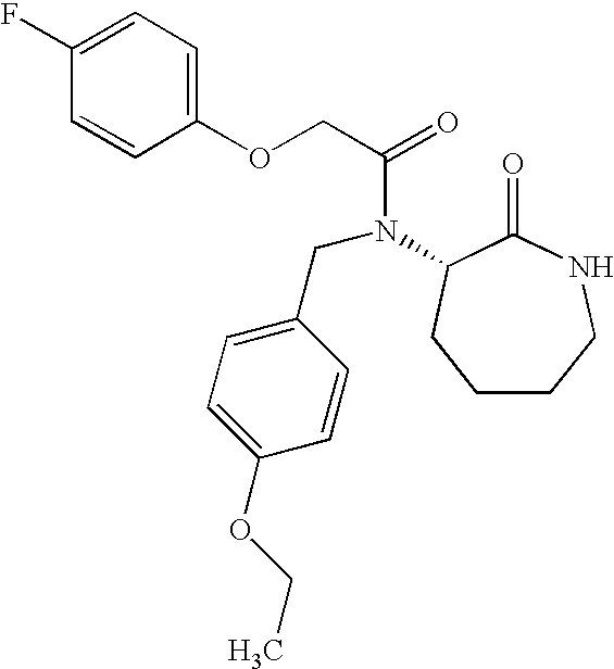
C1(OCC(=O)N(CC2=CC=C(OCC)C=C2)C2C(=O)NCCCC2)=CC=C(F)C=C1
